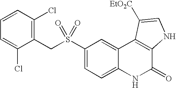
C1=C(Cl)C(CS(C2=CC=C3C(=C2)C2=C(C(=O)N3)NC=C2[EtO2C])(=O)=O)=C(Cl)C=C1
